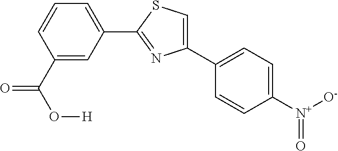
C1(C(=O)O[H])=CC(C2=NC(C3=CC=C([N+](=O)[O-])C=C3)=CS2)=CC=C1
